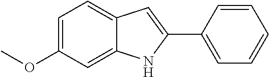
C1=C(OC)C=C2C(=C1)C=C(C1=CC=CC=C1)N2
